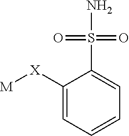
C1=C([X][M])C(S(=O)(N)=O)=CC=C1
